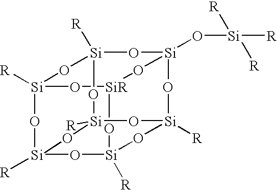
[R][Si]12O[Si]3([R])O[Si]4([R])O[SiR](O1)O[Si]1(O[Si]([R])([R])[R])O[Si]([R])(O[Si]([R])(O3)O[Si]([R])(O2)O1)O4
